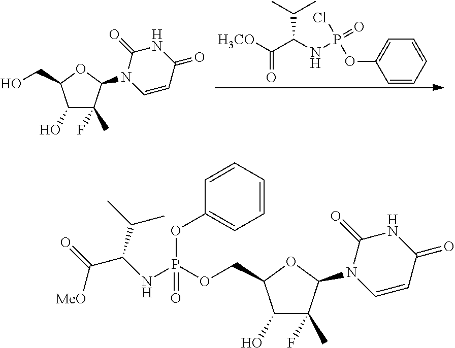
C1(O)C(F)(C)C(N2C=CC(=O)NC2=O)OC1CO.C1=C(OP(NC(C([H3CO])=O)C(C)C)(=O)Cl)C=CC=C1.C1(O)C(F)(C)C(N2C=CC(=O)NC2=O)OC1COP(NC(C(=O)[MeO])C(C)C)(=O)OC1=CC=CC=C1
